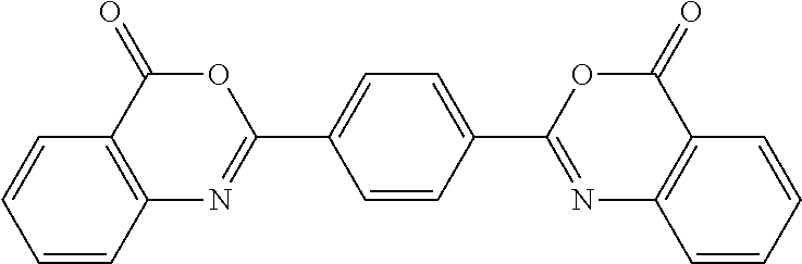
C1=CC2=C(C=C1)C(=O)OC(C1=CC=C(C3=NC4=C(C(=O)O3)C=CC=C4)C=C1)=N2
